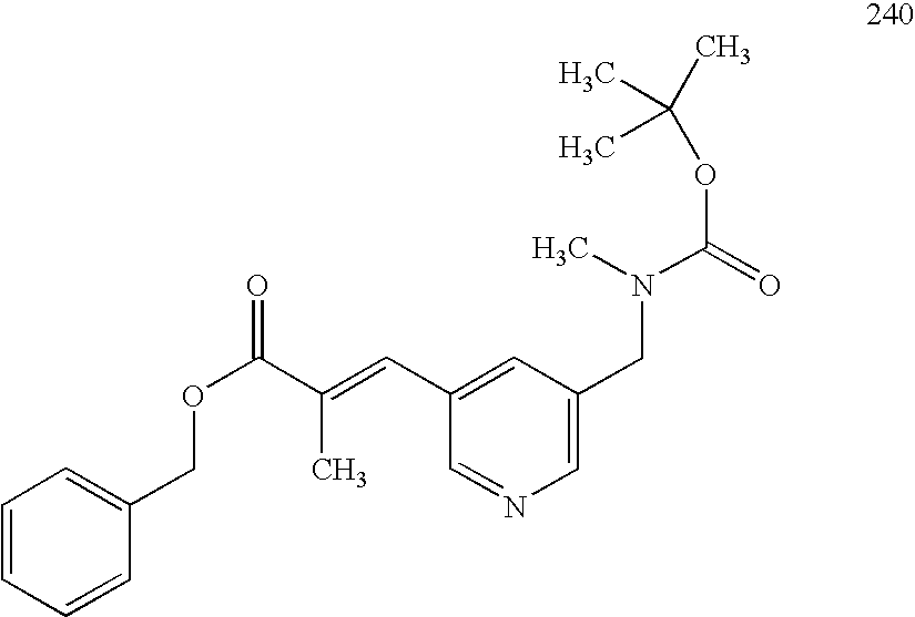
C1(C=C(C)C(OCC2=CC=CC=C2)=O)=CC(CN(C(=O)OC(C)(C)C)C)=CN=C1
